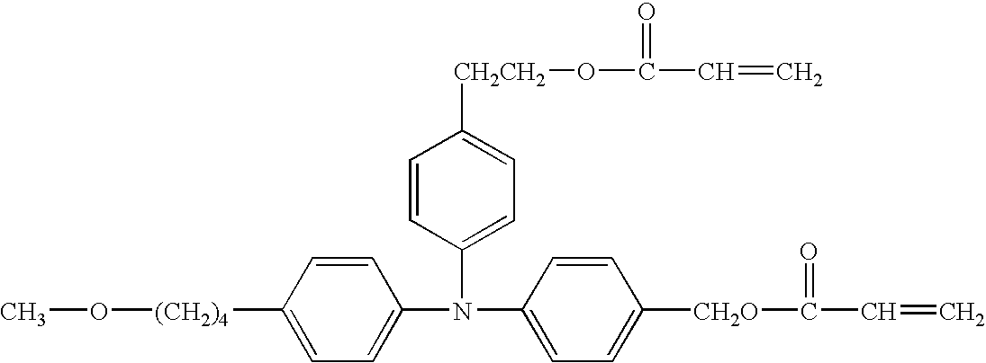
C1=CC(N(C2=CC=C([(CH2)4]OC)C=C2)C2=CC=C([CH2O]C(=O)C=C)C=C2)=CC=C1[CH2CH2]OC(=O)C=C
